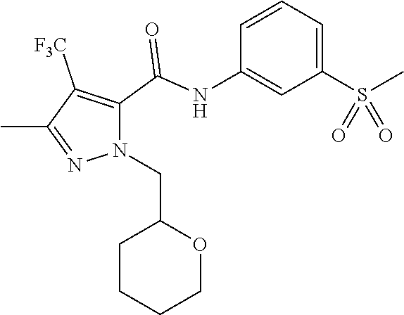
C1=CC=C(S(C)(=O)=O)C=C1NC(=O)C1=C([F3C])C(C)=NN1CC1CCCCO1
